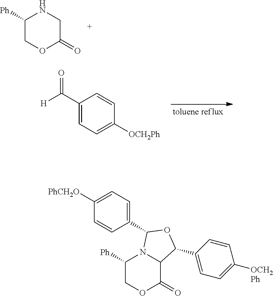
C1([Ph])COC(=O)CN1.C1(C([H])=O)=CC=C([OCH2Ph])C=C1.C1(C2N3C([Ph])COC(=O)C3C(C3=CC=C([OCH2Ph])C=C3)O2)=CC=C([PhCH2O])C=C1
